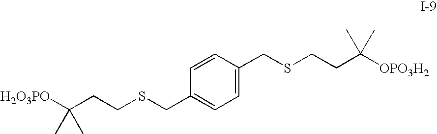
[H2O3PO]C(CCSCC1=CC=C(CSCCC([OPO3H2])(C)C)C=C1)(C)C
